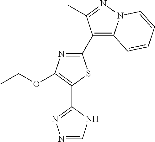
N1=CNC(C2=C(OCC)N=C(C3=C4N(N=C3C)C=CC=C4)S2)=N1
